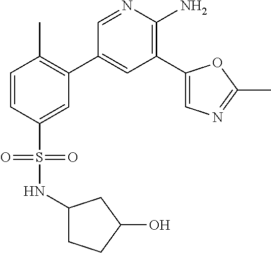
C1=CC(S(=O)(NC2CCC(O)C2)=O)=CC(C2=CC(C3=CN=C(C)O3)=C(N)N=C2)=C1C
